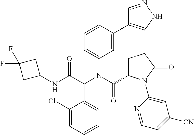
C1=CC(C2=CNN=C2)=CC(N(C(=O)C2CCC(=O)N2C2=CC([CN])=CC=N2)C(C(NC2CC(F)(F)C2)=O)C2=CC=CC=C2Cl)=C1
